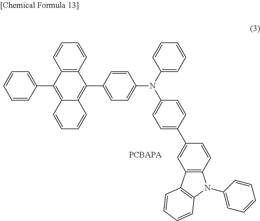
C12=C(C(C3=CC=C(N(C4=CC=CC=C4)C4=CC=C(C5=CC6=C(C=C5)N(C5=CC=CC=C5)C5=C6C=CC=C5)C=C4)C=C3)=C3C(=C1C1=CC=CC=C1)C=CC=C3)C=CC=C2
